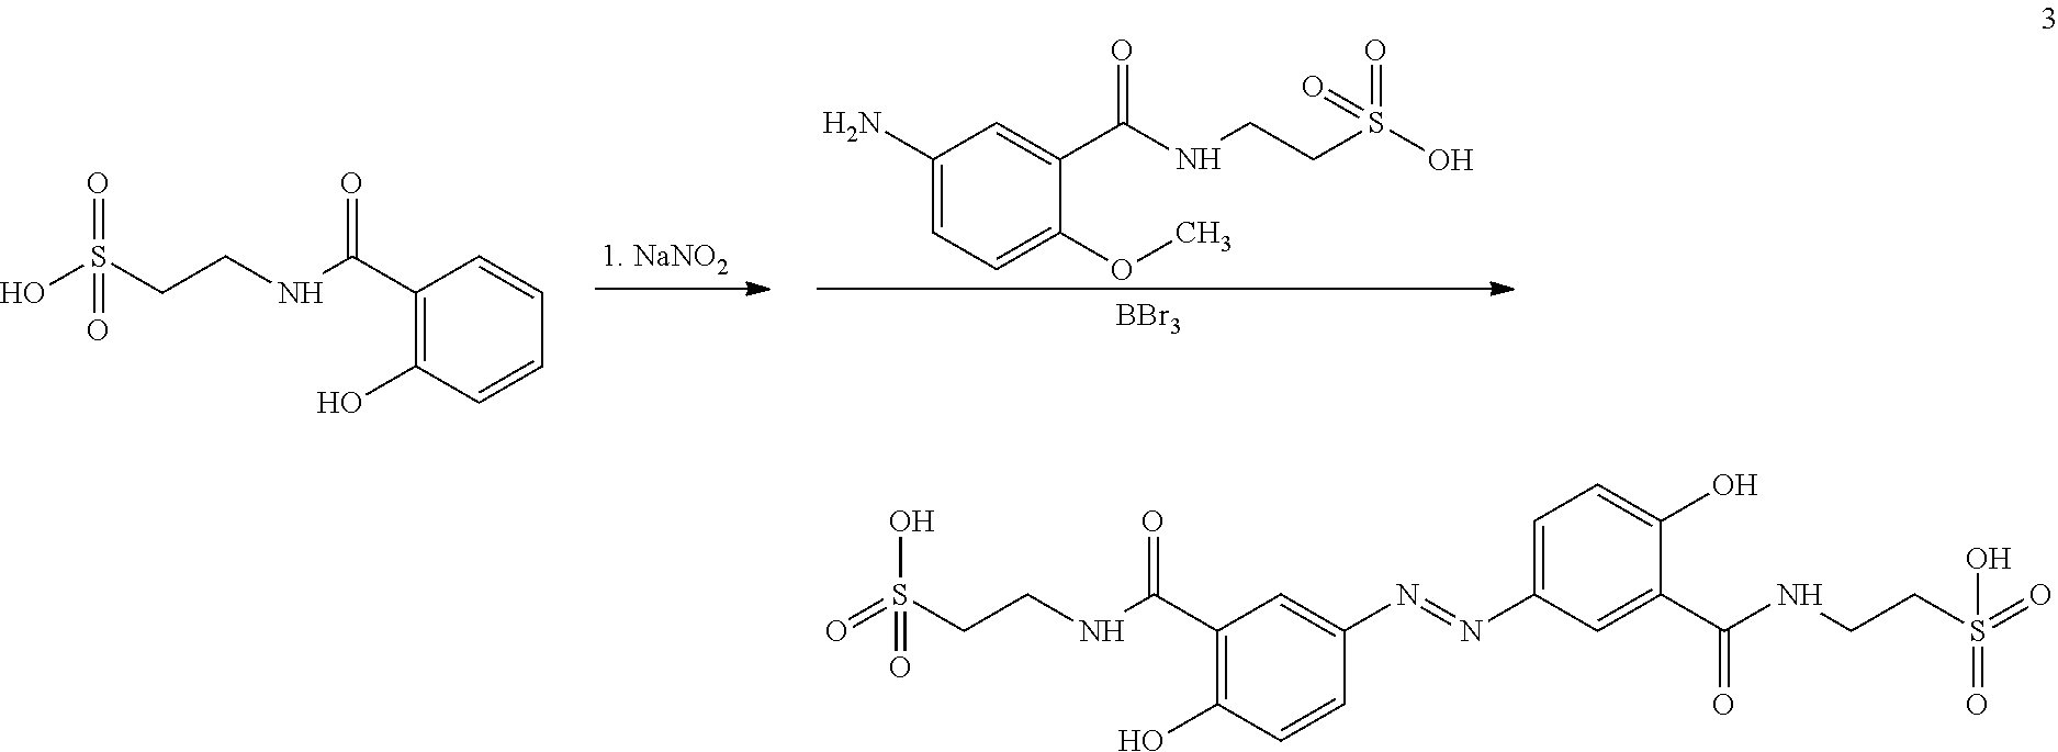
OS(CCNC(C1=C(O)C=CC=C1)=O)(=O)=O.C1(N)=CC=C(OC)C(C(NCCS(O)(=O)=O)=O)=C1.[BBr3].C1(C(NCCS(=O)(O)=O)=O)=C(O)C=CC(N=NC2=CC=C(O)C(C(NCCS(=O)(=O)O)=O)=C2)=C1
